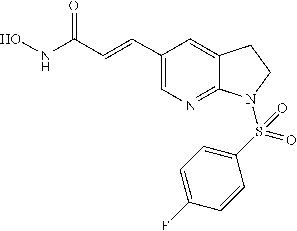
C1(C=CC(NO)=O)=CN=C2C(=C1)CCN2S(C1=CC=C(F)C=C1)(=O)=O
